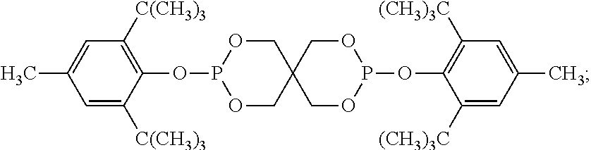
C1(OP2OCC3(CO2)COP(OC2=C([(CH3)3C])C=C(C)C=C2[(CH3)3C])OC3)=C([C(CH3)3])C=C(C)C=C1[C(CH3)3]
